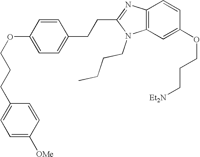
C1=CC(OCCCC2=CC=C([OMe])C=C2)=CC=C1CCC1=NC2=C(N1CCCC)C=C(OCCC[Et2N])C=C2
